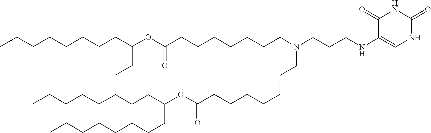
O(C(=O)CCCCCCCN(CCCCCCCC(OC(CCCCCCCC)CC)=O)CCCNC1=CNC(=O)NC1=O)C(CCCCCCCC)CCCCCCCC
